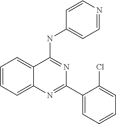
C1=CC=C2C(=C1)C(NC1=CC=NC=C1)=NC(C1=CC=CC=C1Cl)=N2
